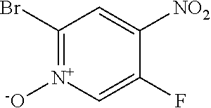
FC1=C[N+]([-O])=C(Br)C=C1[NO2]
